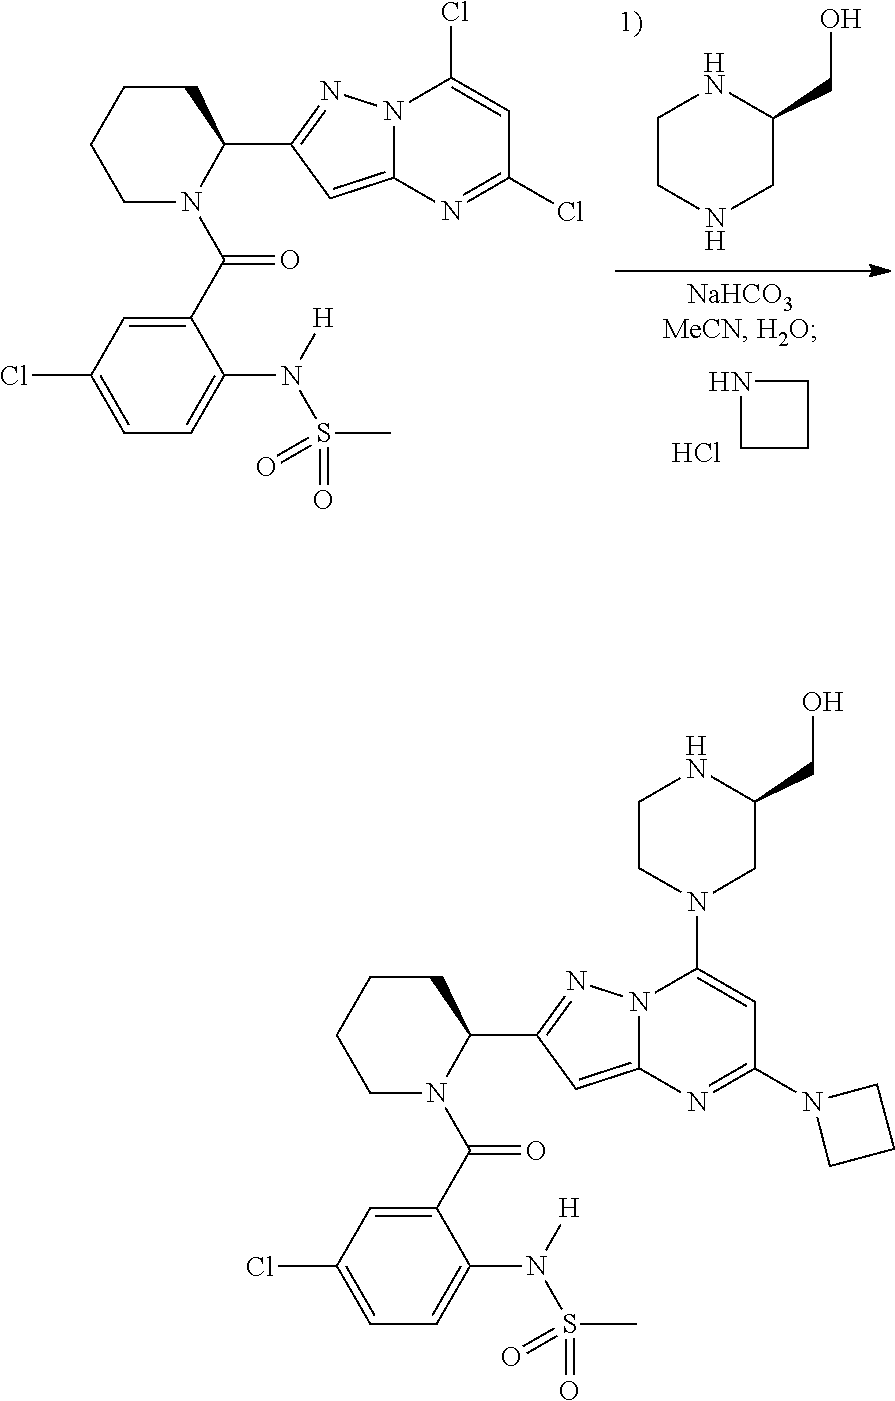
C1CNCC(CO)N1.N1CCC1.Cl.C1N(C(C2=CC(Cl)=CC=C2N([H])S(=O)(C)=O)=O)C(C2=NN3C(=C2)N=C(Cl)C=C3Cl)CCC1.C1N(C(C2=CC(Cl)=CC=C2N([H])S(=O)(C)=O)=O)C(C2=NN3C(=C2)N=C(N2CCC2)C=C3N2CC(CO)NCC2)CCC1
